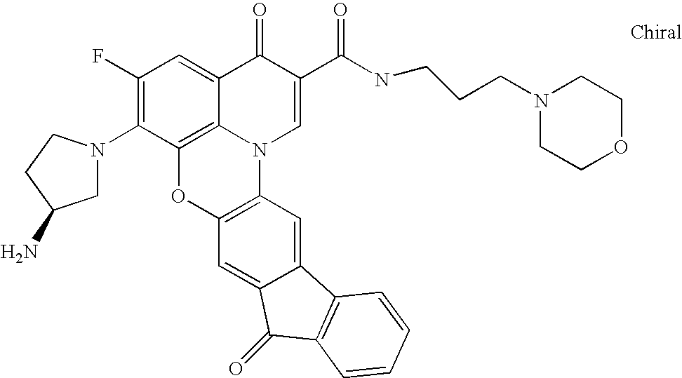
C1(F)=C(N2CC(N)CC2)C2=C3C(=C1)C(=O)C(C(NCCCN1CCOCC1)=O)=CN3C1=C(O2)C=C2C(=C1)C1=C(C2=O)C=CC=C1
